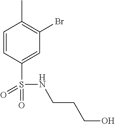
BrC1=C(C)C=CC(S(=O)(=O)NCCCO)=C1
